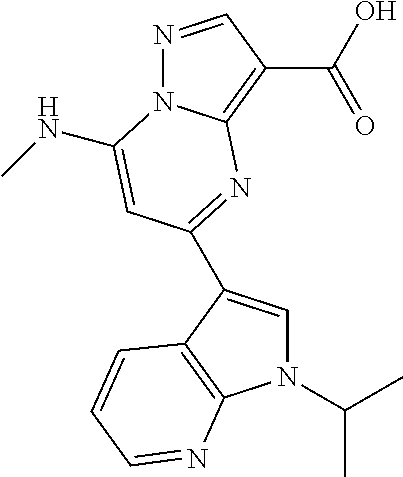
N1=CC(C(O)=O)=C2N1C(NC)=CC(C1=CN(C(C)C)C3=C1C=CC=N3)=N2
